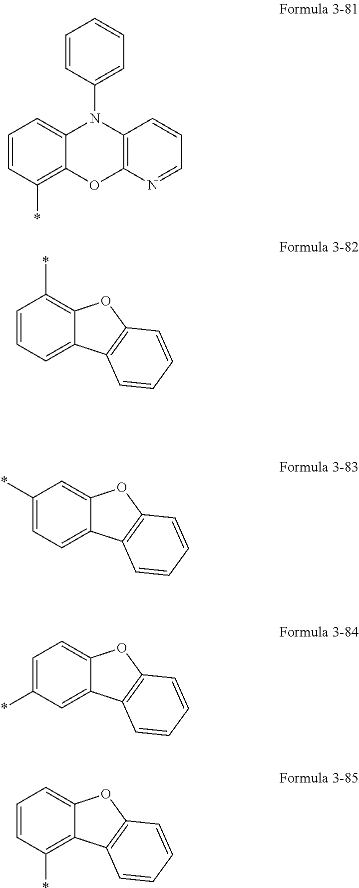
C1=CC(*)=C2C(=C1)N(C1=CC=CC=C1)C1=C(O2)N=CC=C1.C1=CC=C2C(=C1*)OC1=C2C=CC=C1.C1(*)=CC=C2C(=C1)OC1=C2C=CC=C1.C1=C(*)C=C2C(=C1)OC1=C2C=CC=C1.C1=CC(*)=C2C(=C1)OC1=C2C=CC=C1
